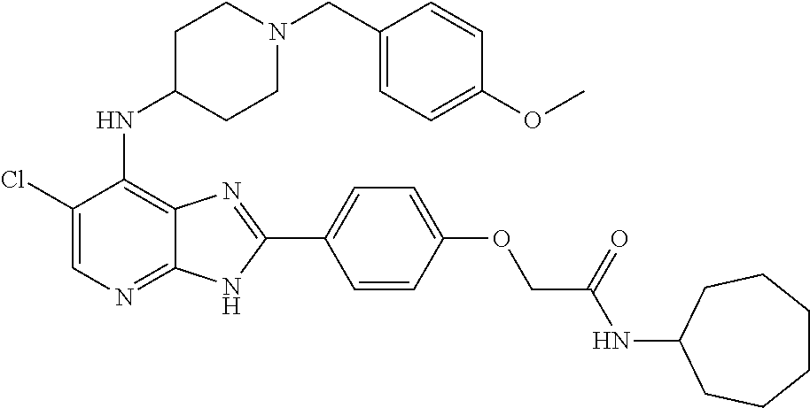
C1(Cl)=CN=C2C(=C1NC1CCN(CC3=CC=C(OC)C=C3)CC1)N=C(C1=CC=C(OCC(NC3CCCCCC3)=O)C=C1)N2
